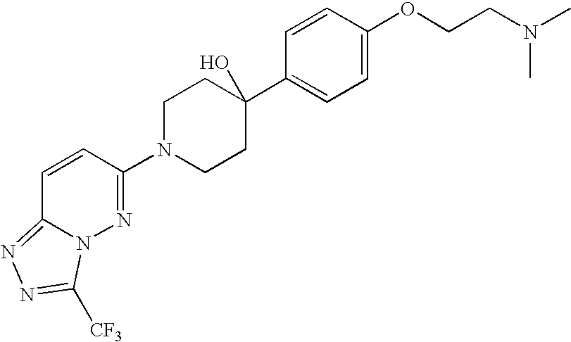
C1(OCCN(C)C)=CC=C(C2(O)CCN(C3=NN4C(=NN=C4[CF3])C=C3)CC2)C=C1
